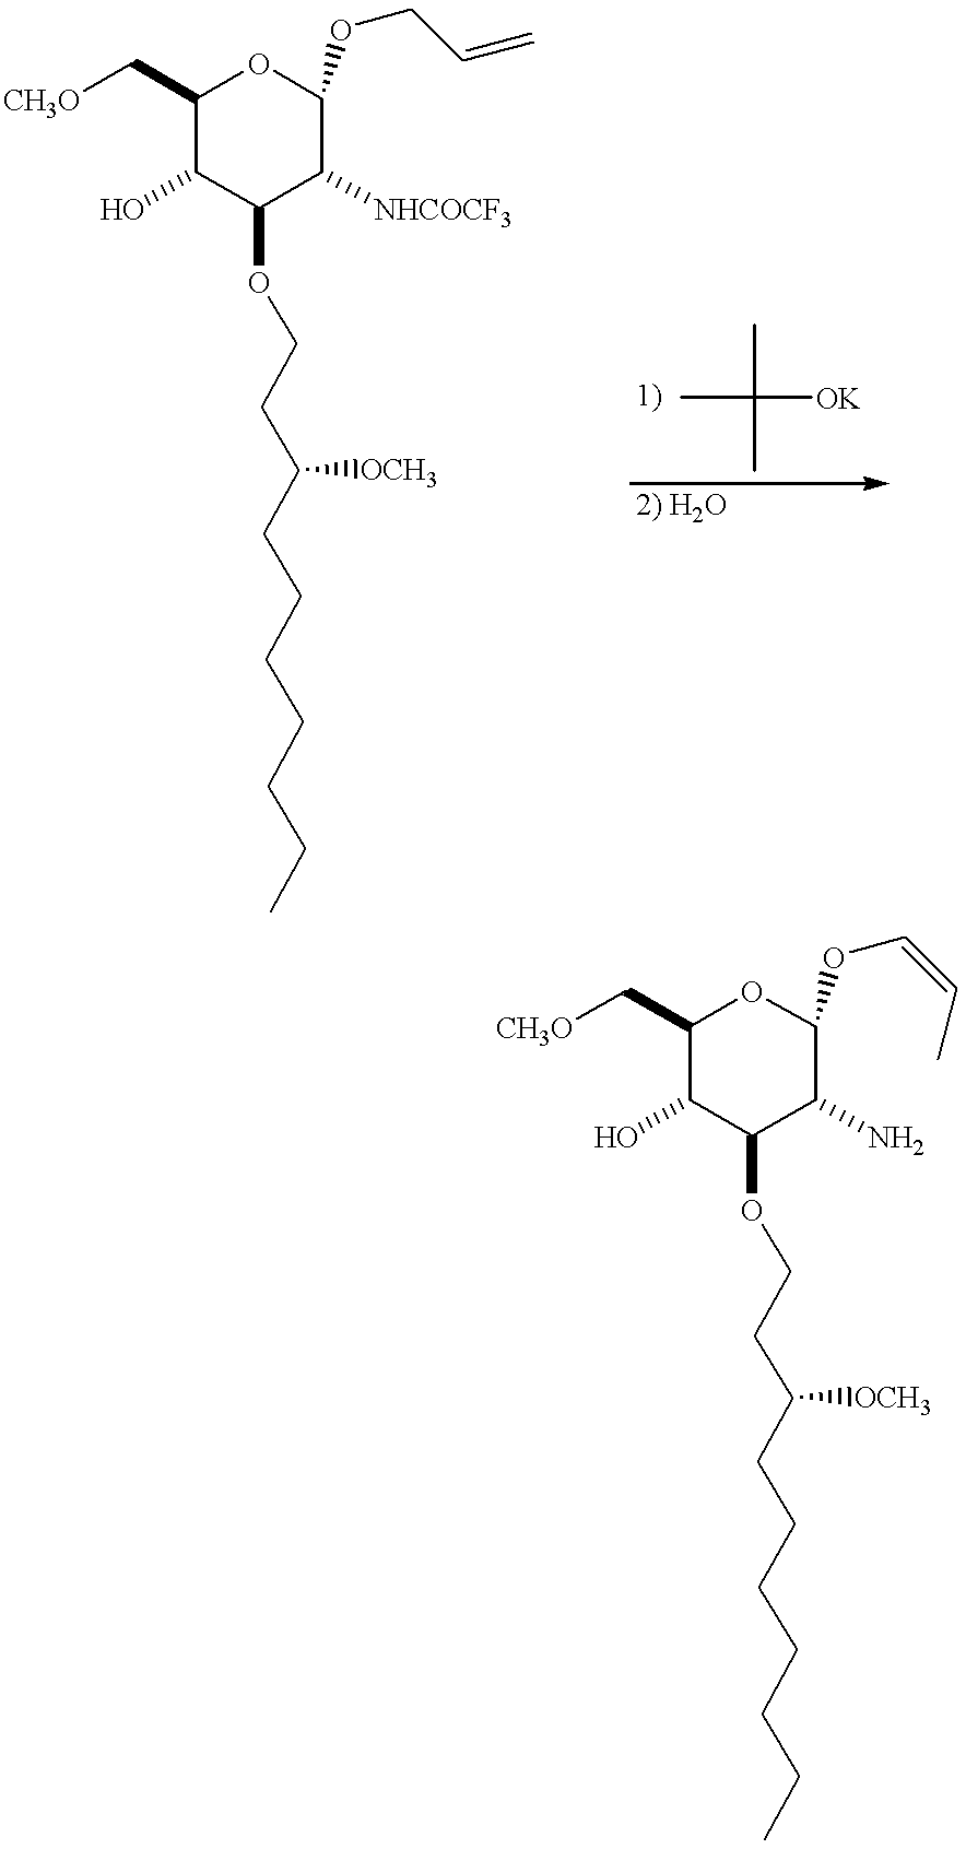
C1(C[CH3O])C(O)C(OCCC(CCCCCCC)[OCH3])C([NHCOCF3])C(OCC=C)O1.CC(C)(C)[OK].C1(C[CH3O])C(O)C(OCCC(CCCCCCC)[OCH3])C(N)C(OC=CC)O1
